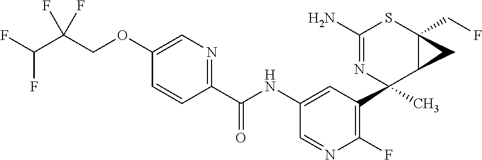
C1(N)=NC(C2=C(F)N=CC(NC(C3=NC=C(OCC(C(F)F)(F)F)C=C3)=O)=C2)(C)C2C(CF)(S1)C2
